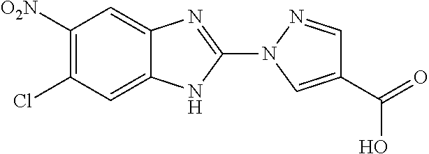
N1(C2=NC3=CC([O2N])=C(Cl)C=C3N2)C=C(C(=O)O)C=N1
